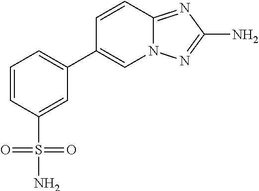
C1=CC2=NC(N)=NN2C=C1C1=CC=CC(S(=O)(=O)N)=C1
